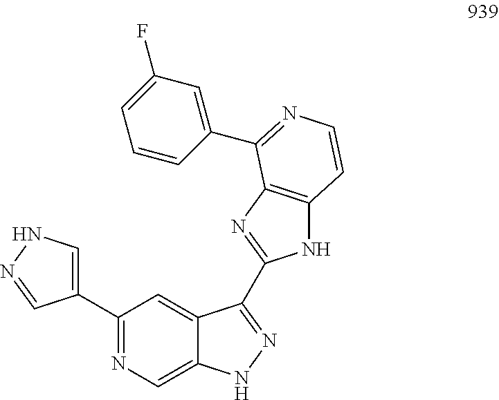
C1(C2=NC=C3C(=C2)C(C2=NC4=C(N2)C=CN=C4C2=CC(F)=CC=C2)=NN3)=CNN=C1
